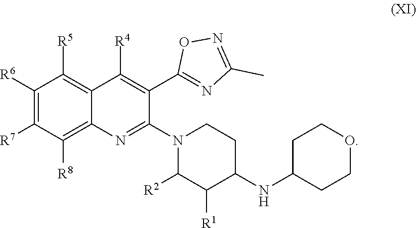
C1([R6])=C([R7])C([R8])=C2C(=C1[R5])C([R4])=C(C1=NC(C)=NO1)C(N1CCC(NC3CCOCC3)C([R1])C1[R2])=N2
